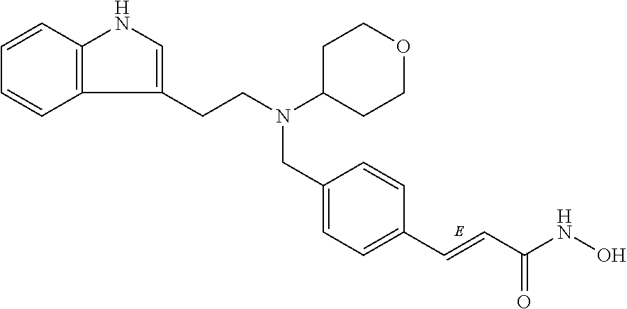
C1=C(CN(C2CCOCC2)CCC2=CNC3=C2C=CC=C3)C=CC(C=CC(NO)=O)=C1
